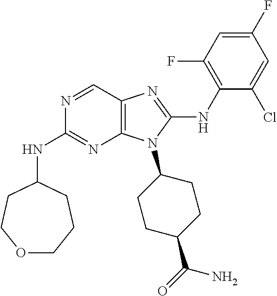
N1=CC2=C(N=C1NC1CCOCCC1)N(C1CCC(C(=O)N)CC1)C(NC1=C(F)C=C(F)C=C1Cl)=N2
